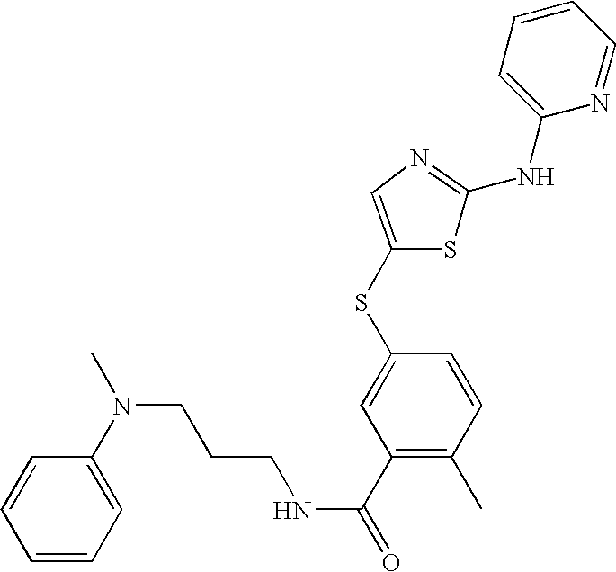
C1=CC=C(NC2=NC=C(SC3=CC(C(=O)NCCCN(C)C4=CC=CC=C4)=C(C)C=C3)S2)N=C1
